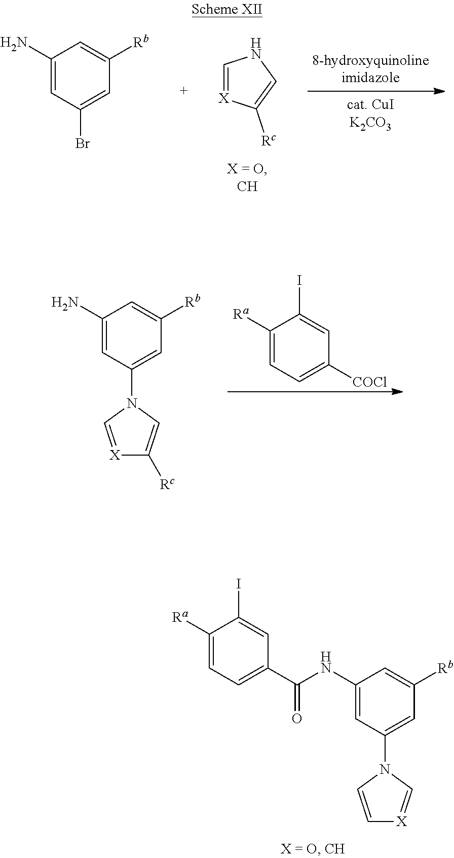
C1(N)=CC(Br)=CC([Rb])=C1.C1=[X]C([Rc])=CN1.C1(N)=CC(N2C=[X]C([Rc])=C2)=CC([Rb])=C1.C1([Ra])=CC=C([COCl])C=C1I.C1([Ra])=CC=C(C(=O)NC2=CC(N3C=C[X]=C3)=CC([Rb])=C2)C=C1I
